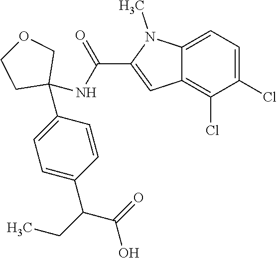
C1=C2C(=C(Cl)C(Cl)=C1)C=C(C(NC1(C3=CC=C(C(CC)C(=O)O)C=C3)COCC1)=O)N2C
